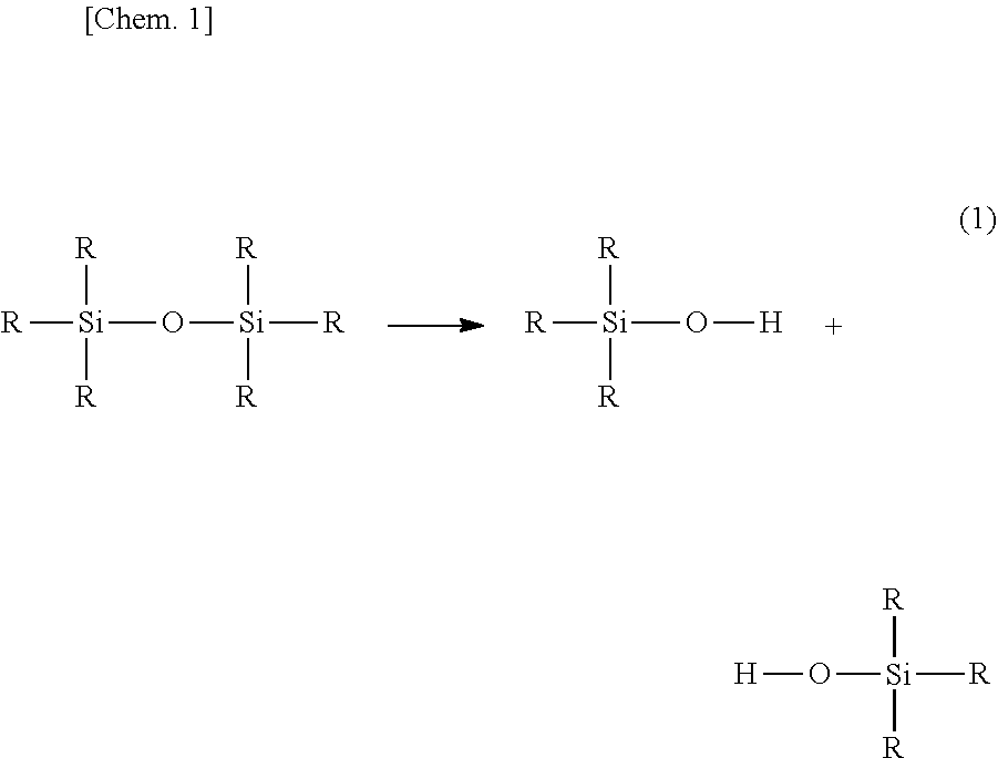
[R][Si]([R])([R])O[Si]([R])([R])[R].[R][Si]([R])([R])O[H].O([Si]([R])([R])[R])[H]
